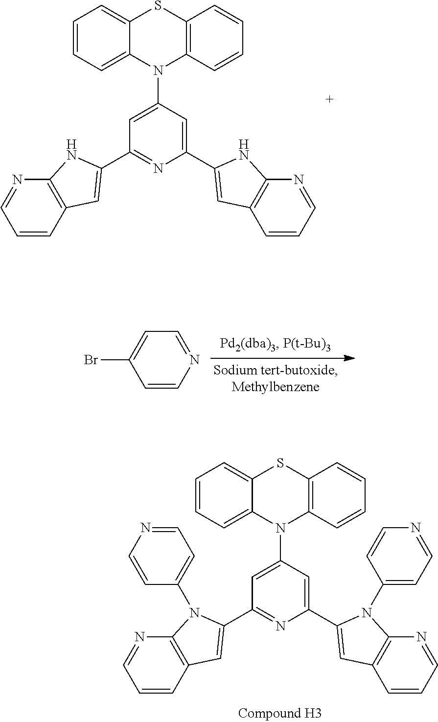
C12=CC=CC=C1N(C1=CC(C3=CC4=C(N=CC=C4)N3C3=CC=NC=C3)=NC(C3=CC4=C(N=CC=C4)N3C3=CC=NC=C3)=C1)C1=C(S2)C=CC=C1.C12=CC=CC=C1N(C1=CC(C3=CC4=C(N=CC=C4)N3)=NC(C3=CC4=C(N=CC=C4)N3)=C1)C1=C(S2)C=CC=C1.C1=NC=CC(Br)=C1
